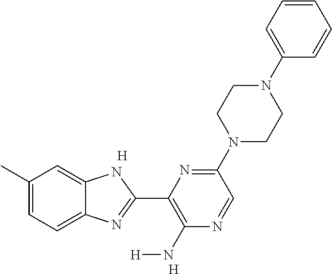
C1(C)=CC=C2C(=C1)NC(C1=C(N[H])N=CC(N3CCN(C4=CC=CC=C4)CC3)=N1)=N2.[H].[H]
